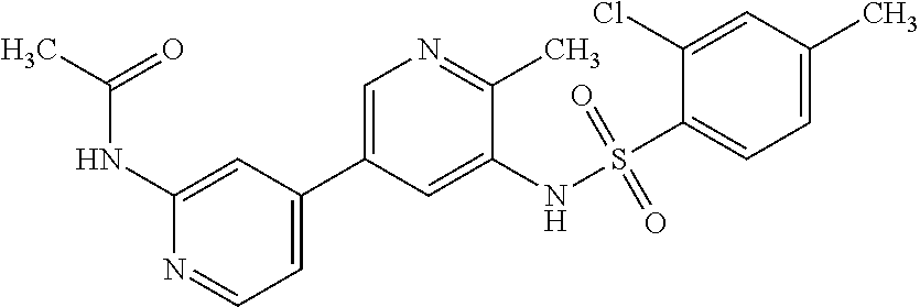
C1(NC(C)=O)=CC(C2=CN=C(C)C(NS(=O)(=O)C3=CC=C(C)C=C3Cl)=C2)=CC=N1
